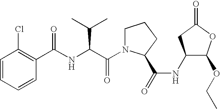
C1=CC=CC(Cl)=C1C(NC(C(N1CCCC1C(=O)NC1C(OCC)OC(=O)C1)=O)C(C)C)=O
